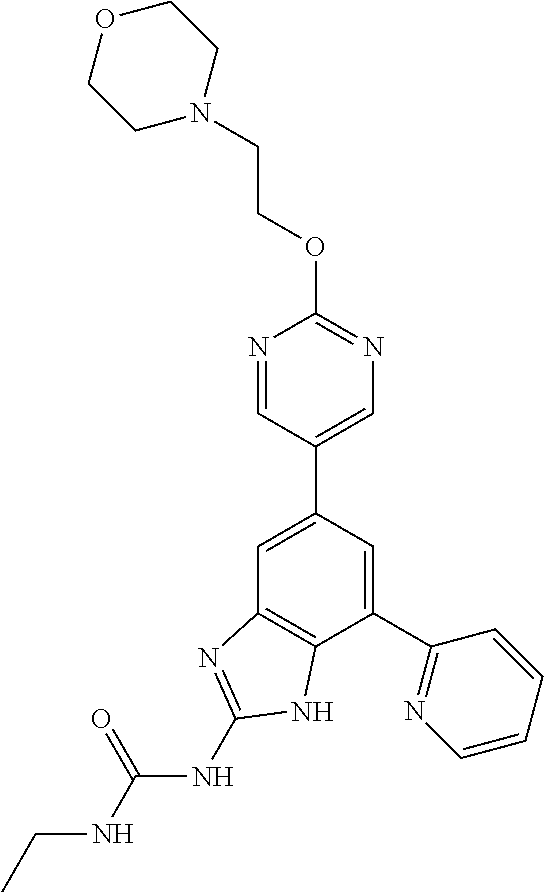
C1=C(C2=CN=C(OCCN3CCOCC3)N=C2)C=C(C2=NC=CC=C2)C2=C1N=C(NC(NCC)=O)N2
